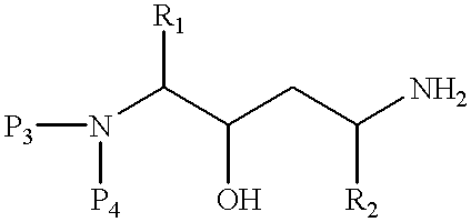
N(C(C(CC(N)[R2])O)[R1])([P3])[P4]
